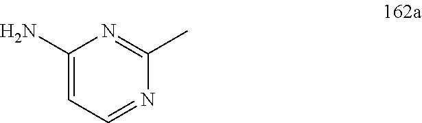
C1(N)=CC=NC(C)=N1
